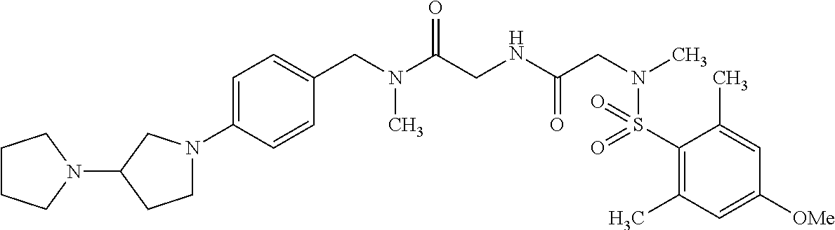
C1(S(N(CC(NCC(N(CC2=CC=C(N3CCC(N4CCCC4)C3)C=C2)C)=O)=O)C)(=O)=O)=C(C)C=C([OMe])C=C1C
